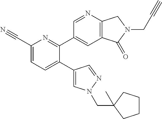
C1(C#N)=CC=C(C2=CN(CC3(C)CCCC3)N=C2)C(C2=CC3=C(N=C2)CN(CC#C)C3=O)=N1
